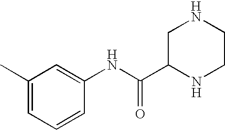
C1(C)=CC=CC(NC(C2NCCNC2)=O)=C1
